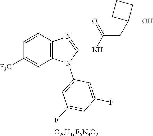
[C20H16F5N3O2].C1=CC2=C(C=C1[F3C])N(C1=CC(F)=CC(F)=C1)C(NC(=O)CC1(O)CCC1)=N2
